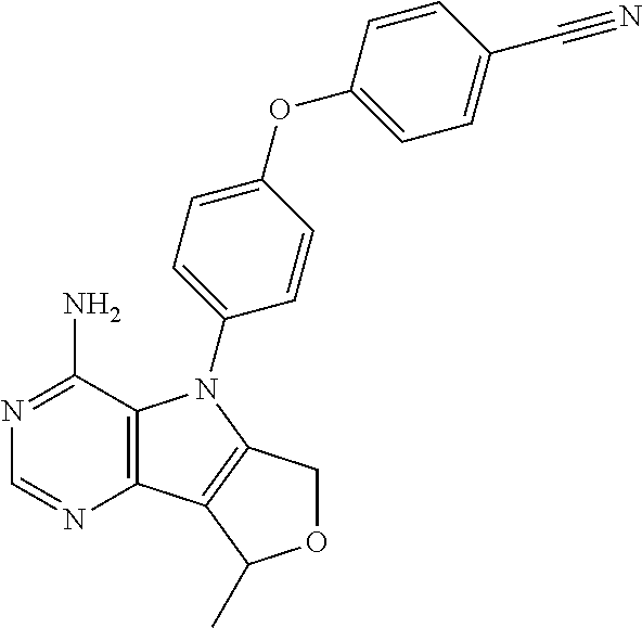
C12=C(C(N)=NC=N1)N(C1=CC=C(OC3=CC=C(C#N)C=C3)C=C1)C1=C2C(C)OC1
